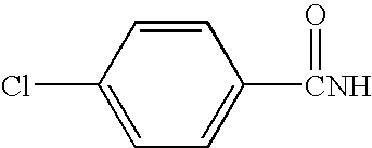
C1(Cl)=CC=C([CNH]=O)C=C1
